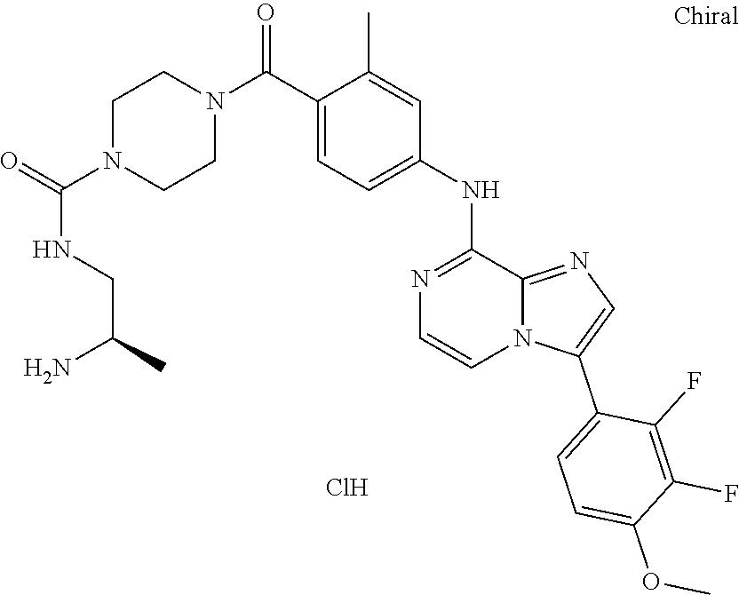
N1=C(NC2=CC=C(C(N3CCN(C(=O)NCC(N)C)CC3)=O)C(C)=C2)C2=NC=C(C3=CC=C(OC)C(F)=C3F)N2C=C1.Cl
